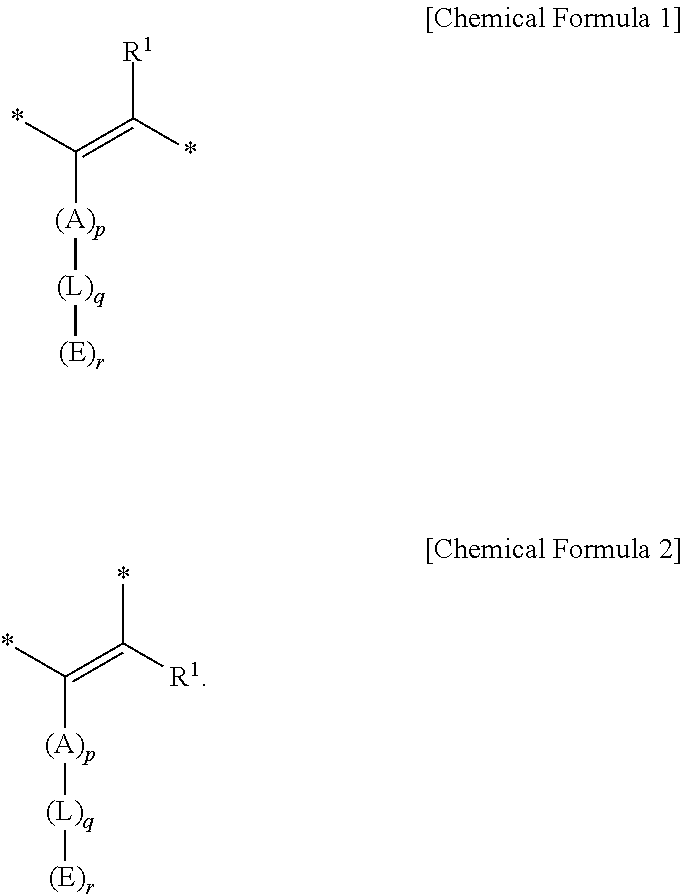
*C(=C(*)[R1])[(A)p][(L)q][(E)r].*C(=C([R1])*)[(A)p][(L)q][(E)r]
